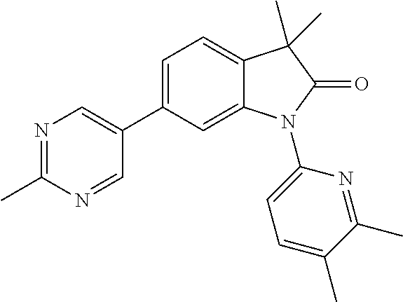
C1(C2=CN=C(C)N=C2)=CC=C2C(=C1)N(C1=CC=C(C)C(C)=N1)C(=O)C2(C)C
